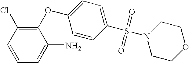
C1=CC(Cl)=C(OC2=CC=C(S(N3CCOCC3)(=O)=O)C=C2)C(N)=C1
